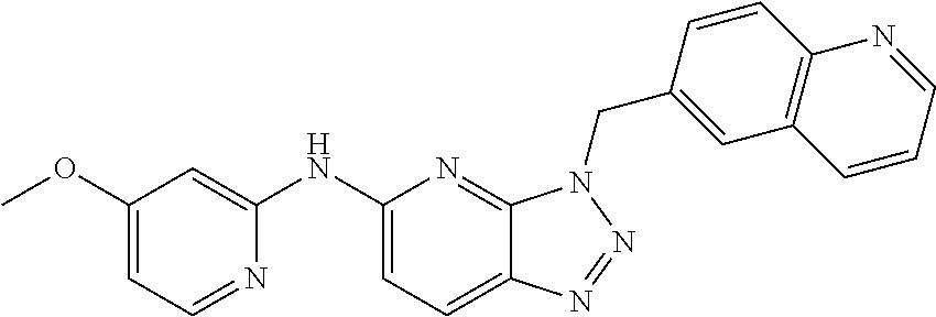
C1(NC2=CC(OC)=CC=N2)=CC=C2C(=N1)N(CC1=CC3=C(C=C1)N=CC=C3)N=N2
